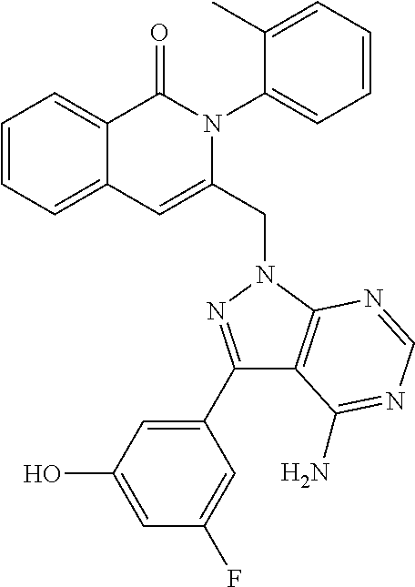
C1=CC=C2C(=C1)C(=O)N(C1=CC=CC=C1C)C(CN1C3=C(C(C4=CC(O)=CC(F)=C4)=N1)C(N)=NC=N3)=C2
